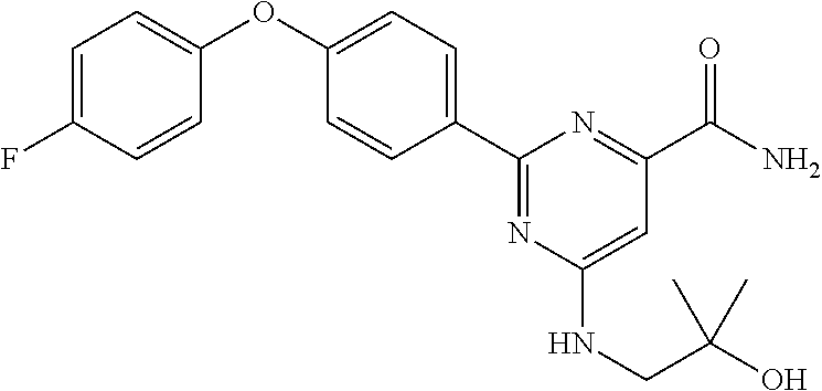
C1=C(F)C=CC(OC2=CC=C(C3=NC(NCC(O)(C)C)=CC(C(=O)N)=N3)C=C2)=C1
